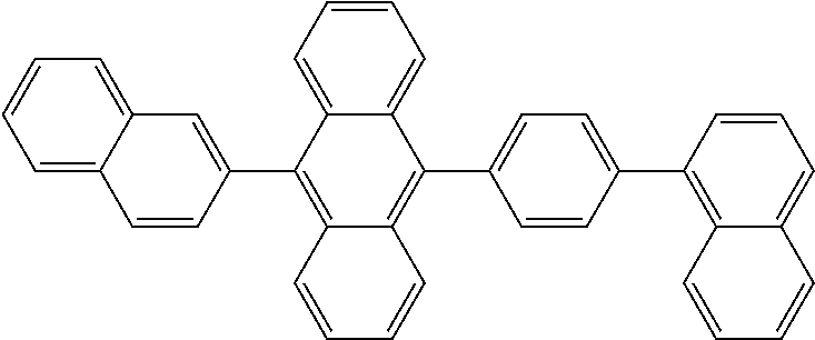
C12=C(C3=CC4=CC=CC=C4C=C3)C3=CC=CC=C3C(C3=CC=C(C4=C5C(=CC=C4)C=CC=C5)C=C3)=C1C=CC=C2
